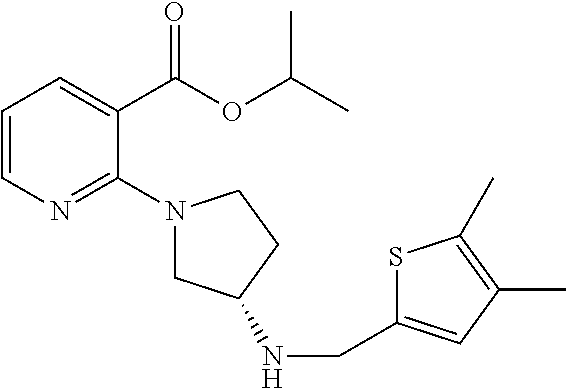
C1=CN=C(N2CC(NCC3=CC(C)=C(C)S3)CC2)C(C(OC(C)C)=O)=C1
